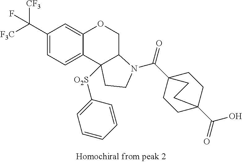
C1(C([CF3])([F3C])F)=CC=C2C(=C1)OCC1C2([O2S]C2=CC=CC=C2)CCN1C(C12CCC(C(=O)O)(CC1)CC2)=O
